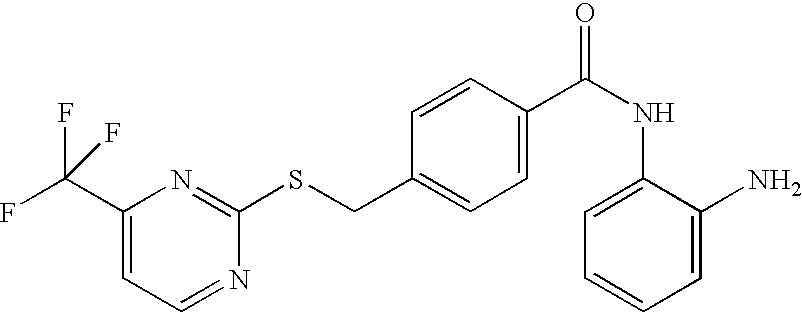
C(SC1=NC(C(F)(F)F)=CC=N1)C1=CC=C(C(NC2=CC=CC=C2N)=O)C=C1
